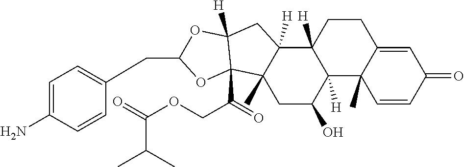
C1CC2([H])C([H])(C3(C)C1=CC(=O)C=C3)C(O)CC1(C)C2([H])CC2([H])C1(C(COC(=O)C(C)C)=O)OC(CC1=CC=C(N)C=C1)O2
